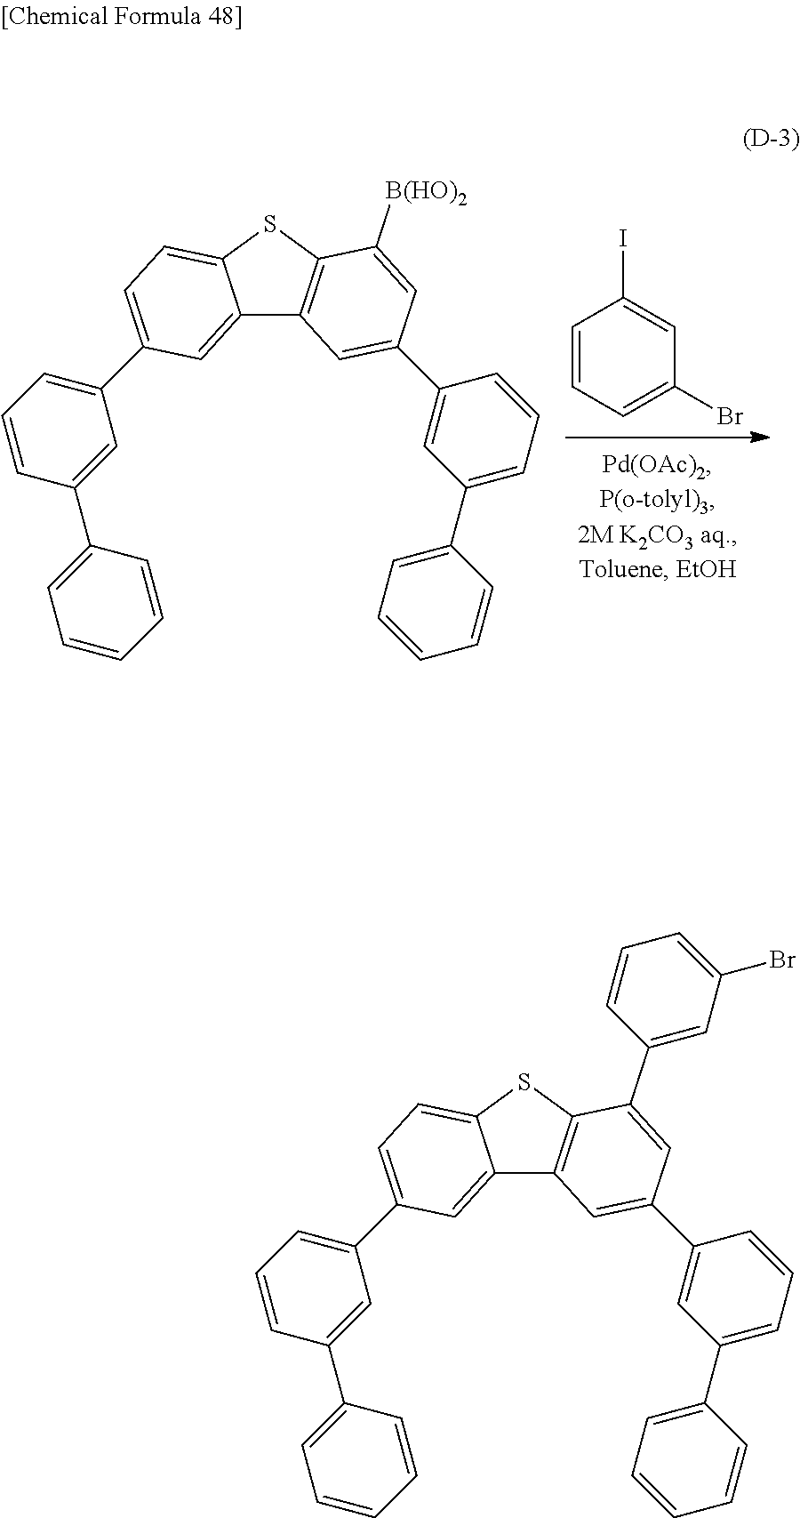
C1=CC=C(Br)C=C1I.C1=CC(C2=CC=CC=C2)=CC(C2=CC=C3C(=C2)C2=C(S3)C([B(HO)2])=CC(C3=CC(C4=CC=CC=C4)=CC=C3)=C2)=C1.C1=CC(C2=CC=CC=C2)=CC(C2=CC=C3C(=C2)C2=C(S3)C(C3=CC(Br)=CC=C3)=CC(C3=CC(C4=CC=CC=C4)=CC=C3)=C2)=C1
